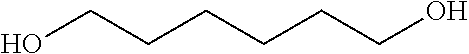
OCCCCCCO
